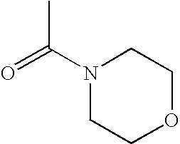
C(C)(N1CCOCC1)=O
